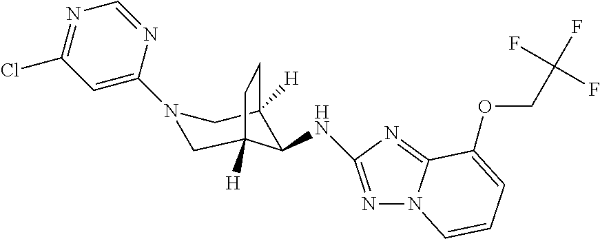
C1=NC(N2CC3([H])C(NC4=NN5C(=N4)C(OCC(F)(F)F)=CC=C5)C([H])(C2)CC3)=CC(Cl)=N1
